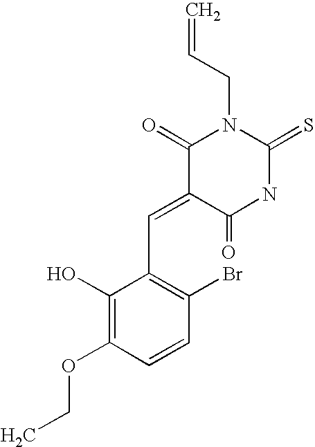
C=CCN1C(=O)C(=CC2=C(Br)C=CC(OCC)=C2O)C(=O)NC1=S
